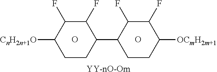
[YY-nO-Om].O.O.[CnH2n+1O]C1C(F)C(F)C(C2C(F)C(F)C([OCmH2m+1])CC2)CC1
